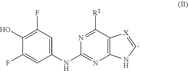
C1(F)=CC(NC2=NC3=C(C([R2])=N2)[X]=CN3)=CC(F)=C1O
